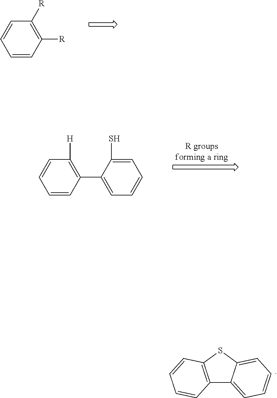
C12=C(SC3=CC=CC=C13)C=CC=C2.C1=CC([R])=C([R])C=C1.C1=CC(C2=CC=CC=C2S)=C([H])C=C1
